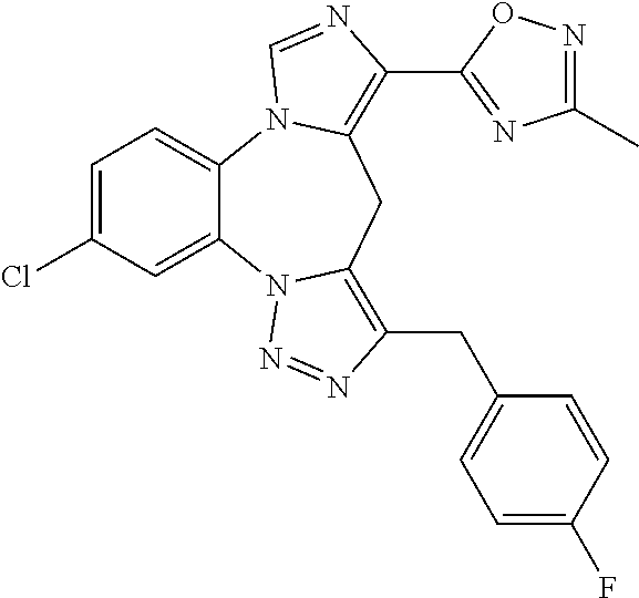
C1=C(Cl)C=C2C(=C1)N1C(=C(C3=NC(C)=NO3)N=C1)CC1=C(CC3=CC=C(F)C=C3)N=NN21
